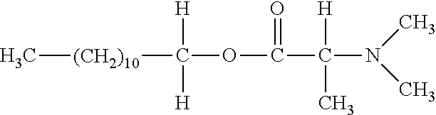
C[(CH2)10]C(OC(C(N(C)C)([H])C)=O)([H])[H]
